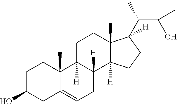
C1C(O)CC2=CCC3([H])C([H])(C2(C)C1)CCC1(C)C3([H])CCC1([H])C(C)C(O)(C)C
